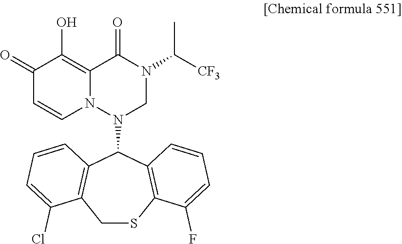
C1(=O)C=CN2C(=C1O)C(=O)N(C([CF3])C)CN2C1C2=C(CSC3=C1C=CC=C3F)C(Cl)=CC=C2
